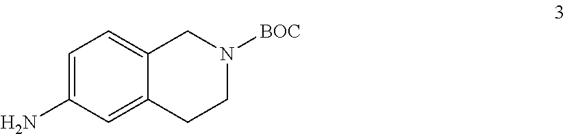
C1=C(N)C=C2C(=C1)CN([BOC])CC2
